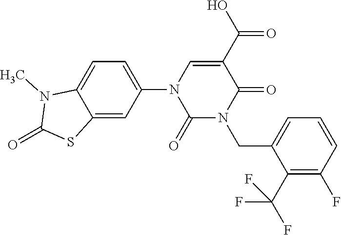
C1=C(N2C(=O)N(CC3=CC=CC(F)=C3C(F)(F)F)C(=O)C(C(O)=O)=C2)C=C2C(=C1)N(C)C(=O)S2
